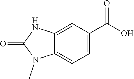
OC(=O)C1=CC=C2C(=C1)NC(=O)N2C
